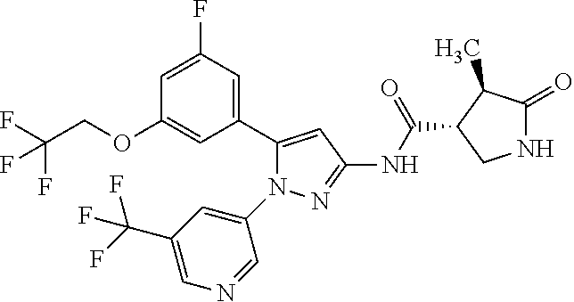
N1C(=O)C(C)C(C(NC2=NN(C3=CC(C(F)(F)F)=CN=C3)C(C3=CC(F)=CC(OCC(F)(F)F)=C3)=C2)=O)C1
